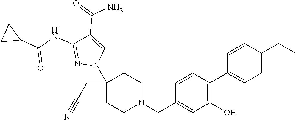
C1(N2C=C(C(=O)N)C(NC(C3CC3)=O)=N2)(CC#N)CCN(CC2=CC(O)=C(C3=CC=C(CC)C=C3)C=C2)CC1
